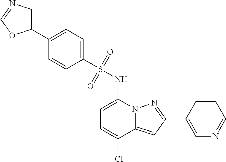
C1=C(NS(C2=CC=C(C3=CN=CO3)C=C2)(=O)=O)N2C(=CC(C3=CN=CC=C3)=N2)C(Cl)=C1
